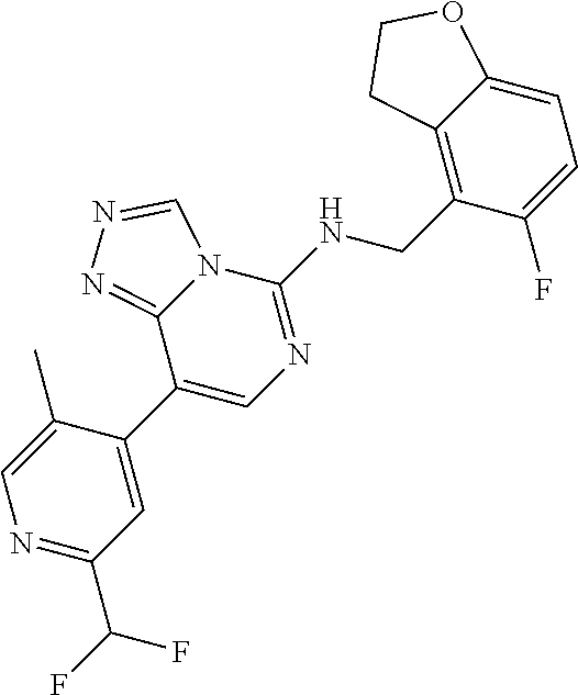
N1=C(C(F)F)C=C(C2=CN=C(NCC3=C4C(=CC=C3F)OCC4)N3C2=NN=C3)C(C)=C1
